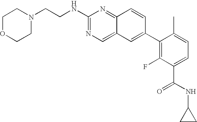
C1OCCN(CCNC2=NC=C3C(=N2)C=CC(C2=C(F)C(C(NC4CC4)=O)=CC=C2C)=C3)C1
